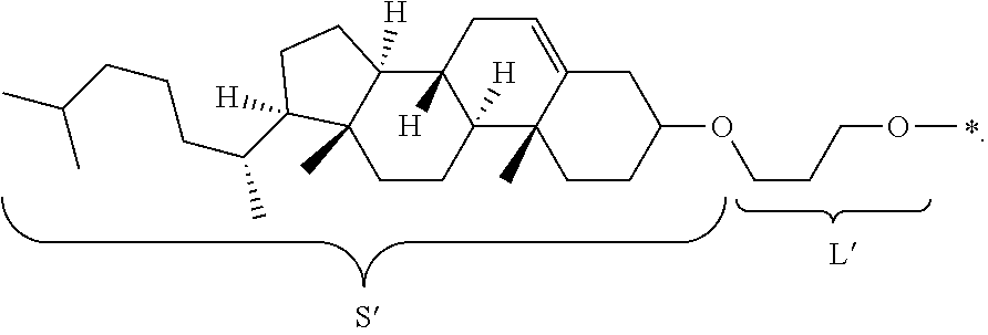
C12([H])C3(C)C(=CCC1([H])C1([H])C(C)(CC2)C(C(CCCC(C)C)C)([H])CC1)CC(OCCCOC)CC3
